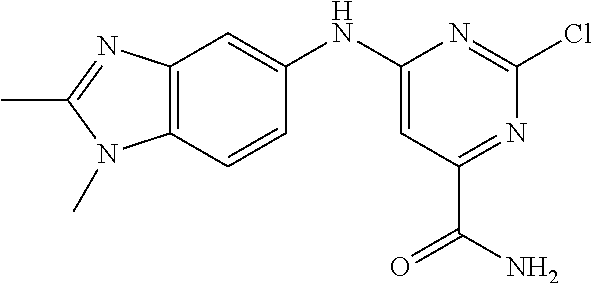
C12=C(C=CC(NC3=CC(C(N)=O)=NC(Cl)=N3)=C1)N(C)C(C)=N2
